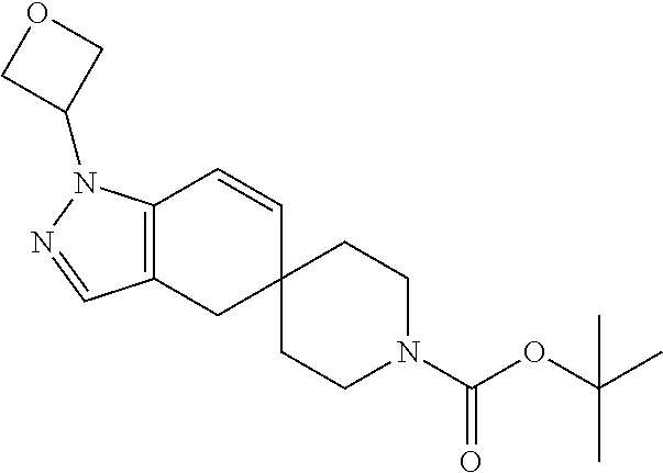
C12=C(CC3(C=C1)CCN(C(OC(C)(C)C)=O)CC3)C=NN2C1COC1
